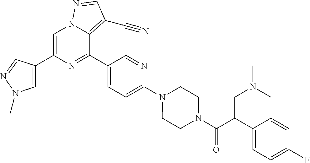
C1=C(C2=CN(C)N=C2)N=C(C2=CC=C(N3CCN(C(C(C4=CC=C(F)C=C4)CN(C)C)=O)CC3)N=C2)C2=C(C#N)C=NN12
